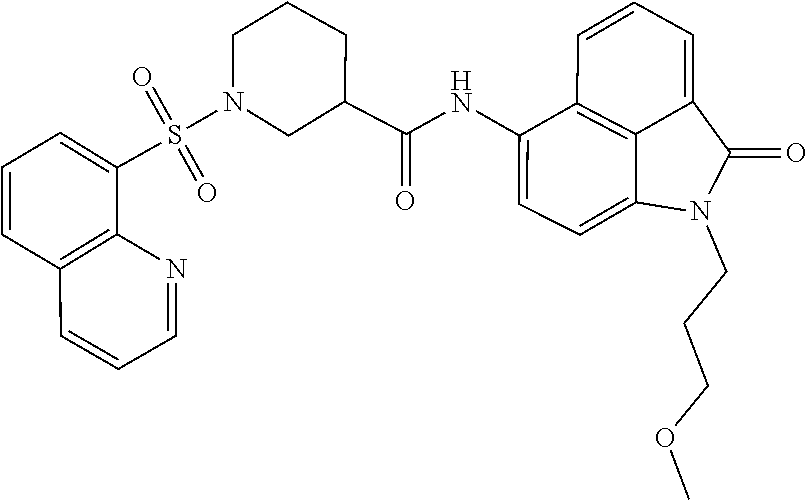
C1(C(NC2=CC=C3C4=C2C=CC=C4C(=O)N3CCCOC)=O)CN(S(=O)(=O)C2=CC=CC3=C2N=CC=C3)CCC1
